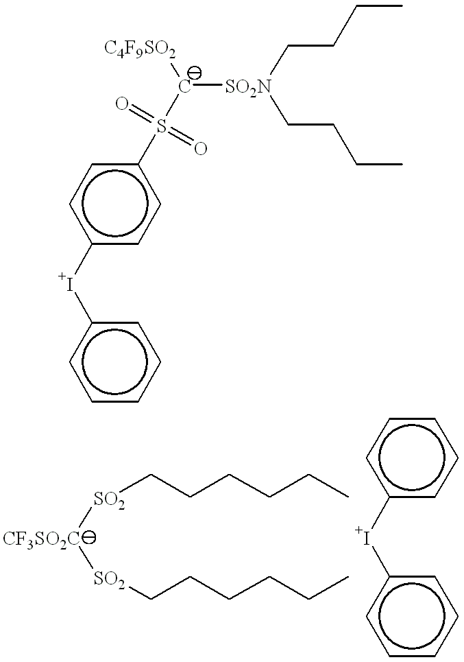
C([SO2N](CCCC)CCCC)(S(c1ccc([I+]c2ccccc2)cc1)(=O)=O)[C4F9SO2].[CF3SO2C]([SO2]CCCCCC)[SO2]CCCCCC.c1ccc([I+]c2ccccc2)cc1
